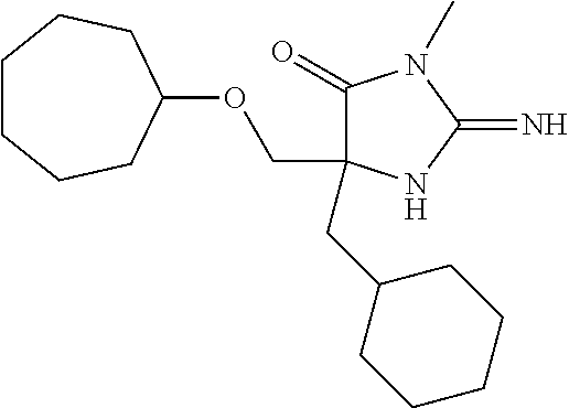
C1(=O)C(COC2CCCCCC2)(CC2CCCCC2)NC(=N)N1C
